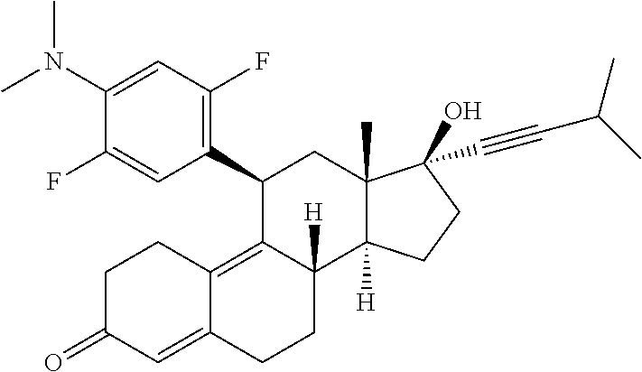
CN(C)C1=CC(F)=C(C2C3=C4C(=CC(=O)CC4)CCC3([H])C3([H])C(C)(C2)C(O)(C#CC(C)C)CC3)C=C1F
